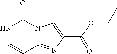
N1C=CC2=NC(C(OCC)=O)=CN2C1=O
